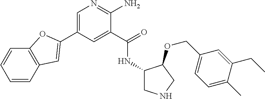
C1(C2=CC3=C(C=CC=C3)O2)=CN=C(N)C(C(=O)NC2CNCC2OCC2=CC=C(C)C(CC)=C2)=C1
